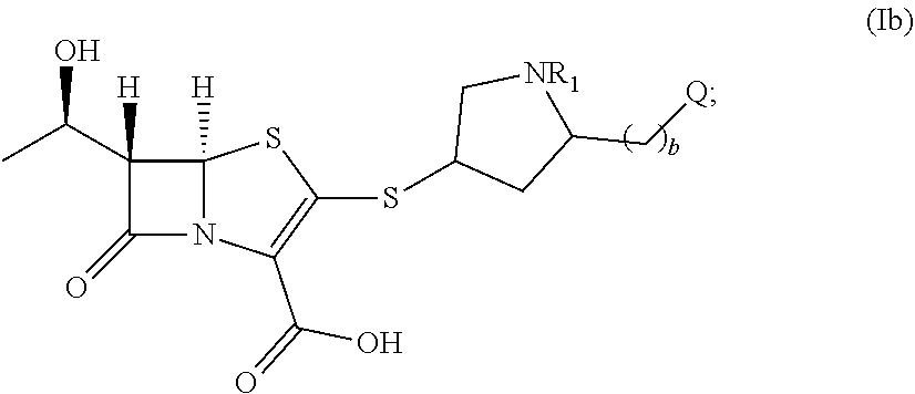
C1(C(C)O)([H])C(=O)N2C1([H])SC(SC1CC(C[Q])[NR1]C1)=C2C(=O)O
